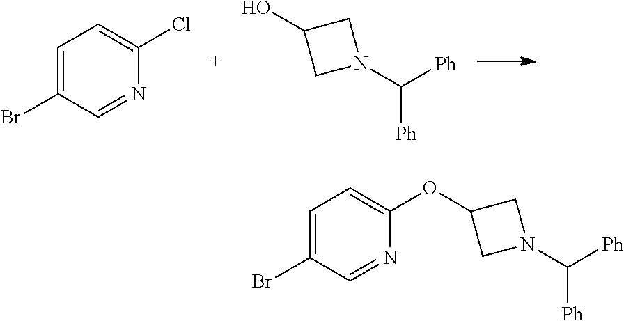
BrC1=CC=C(Cl)N=C1.OC1CN(C([Ph])[Ph])C1.BrC1=CC=C(OC2CN(C([Ph])[Ph])C2)N=C1
